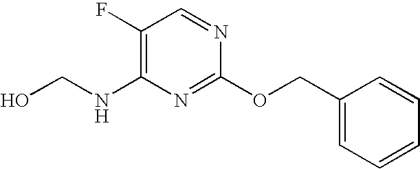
C1(F)=C(NCO)N=C(OCC2=CC=CC=C2)N=C1
